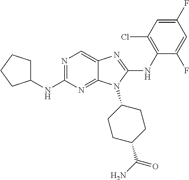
N1=C(NC2CCCC2)N=C2C(=C1)N=C(NC1=C(Cl)C=C(F)C=C1F)N2C1CCC(C(N)=O)CC1
